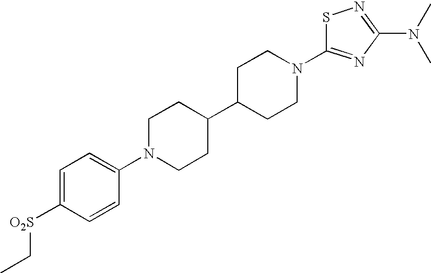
C1N(C2=CC=C([O2S]CC)C=C2)CCC(C2CCN(C3=NC(N(C)C)=NS3)CC2)C1
